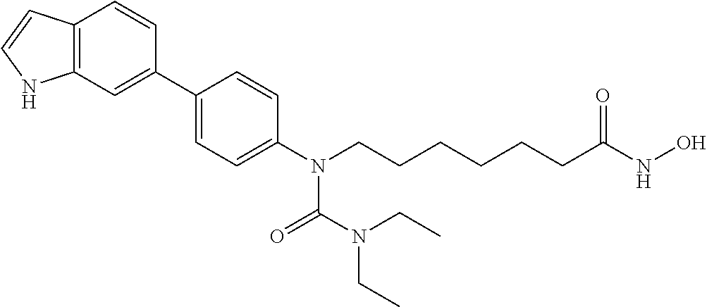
C12=C(C=C(C3=CC=C(N(CCCCCCC(NO)=O)C(N(CC)CC)=O)C=C3)C=C1)NC=C2
